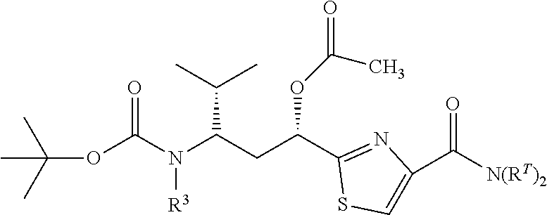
CC(OC(N([R3])C(CC(C1=NC(C([N(RT)2])=O)=CS1)OC(C)=O)C(C)C)=O)(C)C
